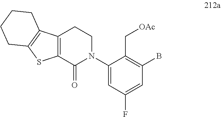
C12=C(C(=O)N(C3=CC(F)=CC(B)=C3C[OAc])CC1)SC1=C2CCCC1
